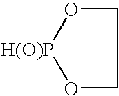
O1[H(O)P]OCC1
